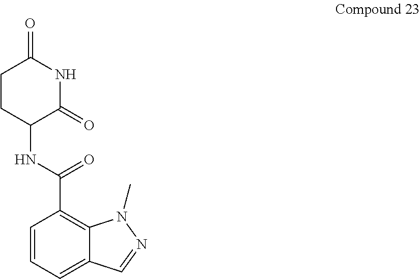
C1=CC=C2C(=C1C(NC1C(=O)NC(=O)CC1)=O)N(C)N=C2
